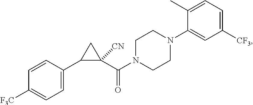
C1(C2C(C(N3CCN(C4=CC([CF3])=CC=C4C)CC3)=O)([CN])C2)=CC=C([F3C])C=C1
